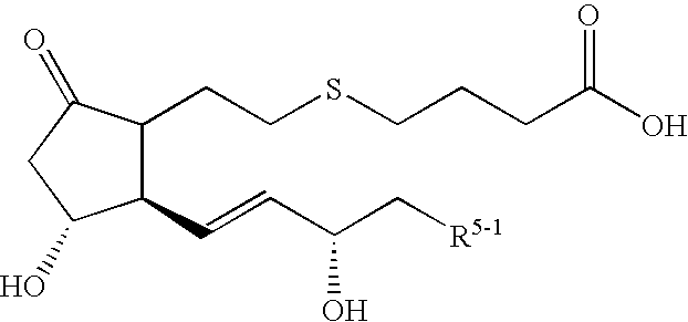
C1(C=CC(C[R5-1])O)C(CCSCCCC(O)=O)C(=O)CC1O
